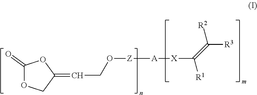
[X](C([R1])=C([R2])[R3])[A][Z]OCC=C1COC(=O)O1
